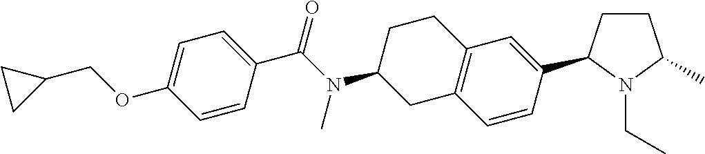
C1=C(OCC2CC2)C=CC(C(N(C2CC3=C(CC2)C=C(C2CCC(C)N2CC)C=C3)C)=O)=C1
